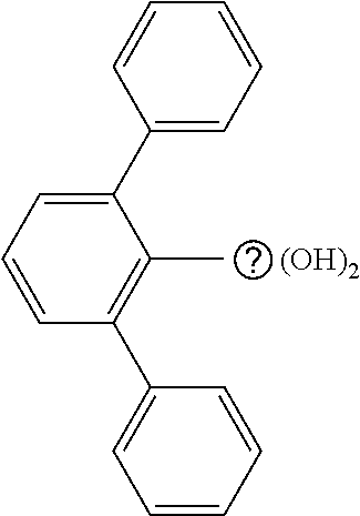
C1(C2=CC=CC=C2)=CC=CC(C2=CC=CC=C2)=C1C.[(OH)2]
